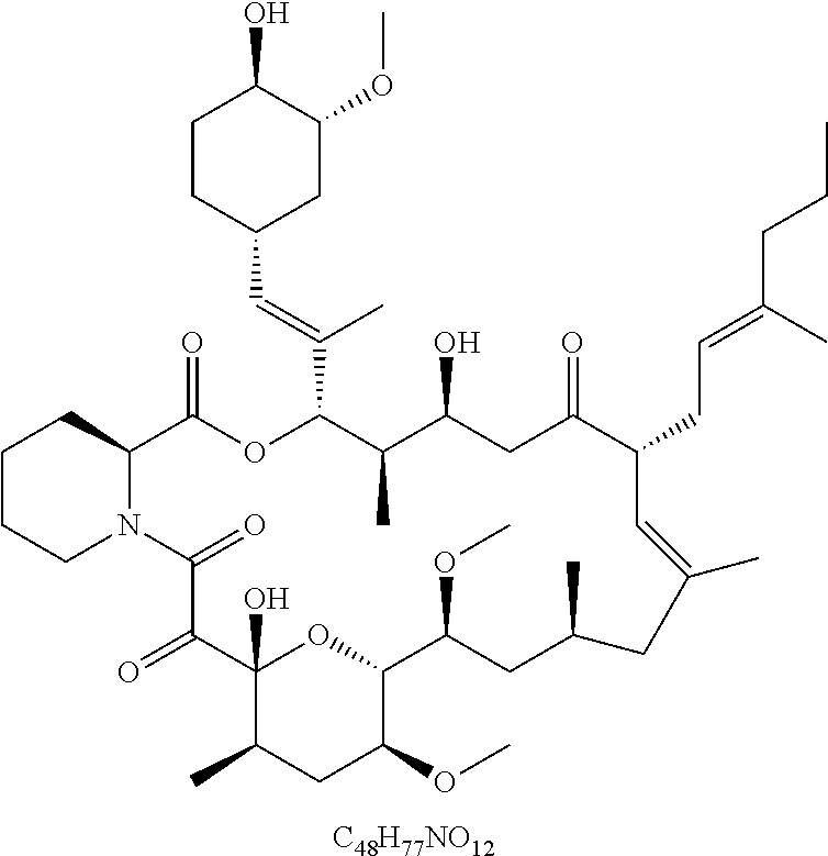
[C48H77NO12].C1CCN2C(C1)C(=O)OC(C(=CC1CC(OC)C(O)CC1)C)C(C)C(O)CC(=O)C(CC=C(CCC)C)C=C(C)CC(C)CC(OC)C1OC(O)(C(=O)C2=O)C(C)CC1OC
